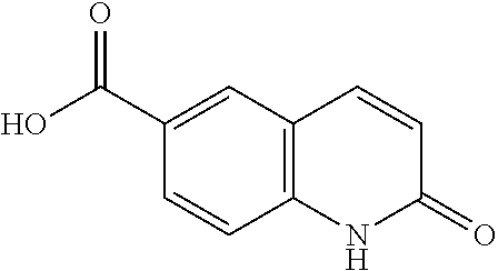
C1=C(C(O)=O)C=CC2=C1C=CC(=O)N2
